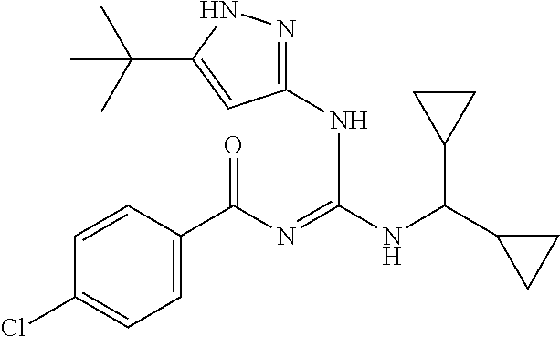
C1=CC(C(N=C(NC(C2CC2)C2CC2)NC2=NNC(C(C)(C)C)=C2)=O)=CC=C1Cl
